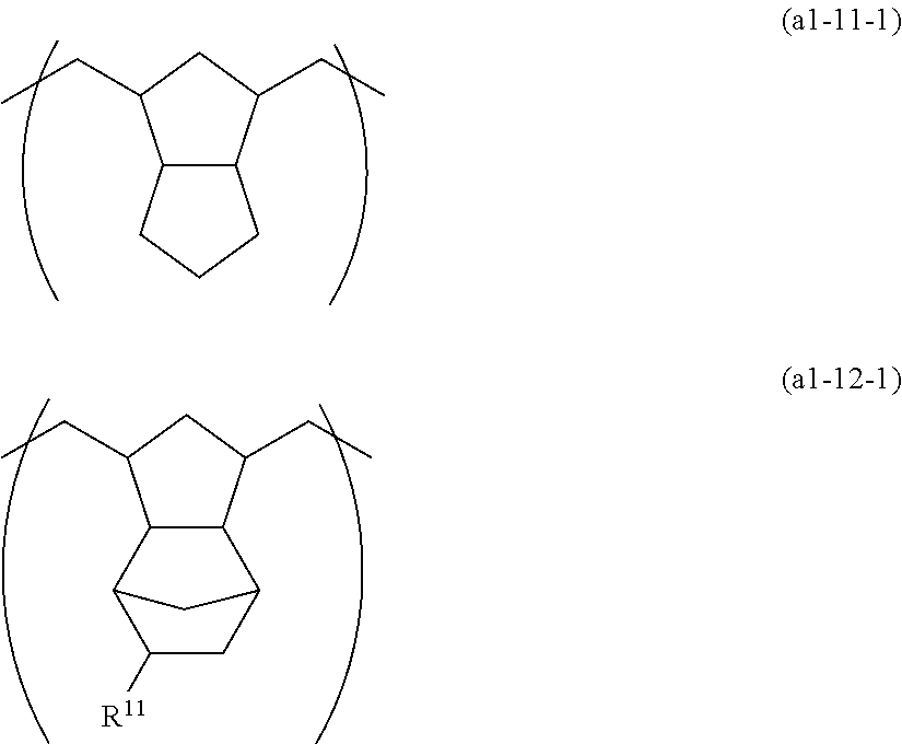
C12C(C(CC)CC1CC)CCC2.C1([R11])CC2CC1C1C2C(CC)CC1CC
